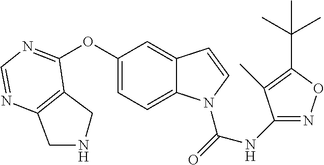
C12=C(C(OC3=CC=C4C(=C3)C=CN4C(=O)NC3=NOC(C(C)(C)C)=C3C)=NC=N1)CNC2
